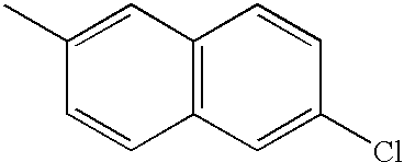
C1(C)=CC2=C(C=C1)C=C(Cl)C=C2
